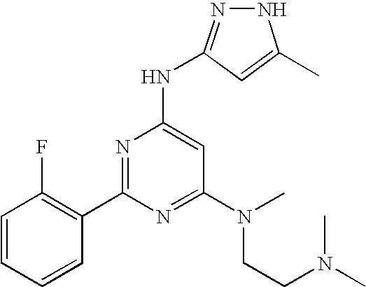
N1N=C(NC2=CC(N(CCN(C)C)C)=NC(C3=C(F)C=CC=C3)=N2)C=C1C
